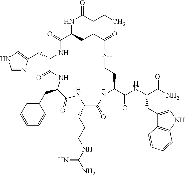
C(C1C(=O)NC(CC2=CC=CC=C2)C(=O)NC(CCCNC(N)=N)C(=O)NC(C(NC(C(N)=O)CC2=CNC3=C2C=CC=C3)=O)CCNC(=O)CCC(NC(CCC)=O)C(=O)N1)C1=CNC=N1
